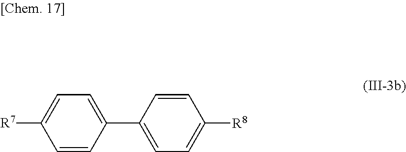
C1(C2=CC=C([R7])C=C2)=CC=C([R8])C=C1
